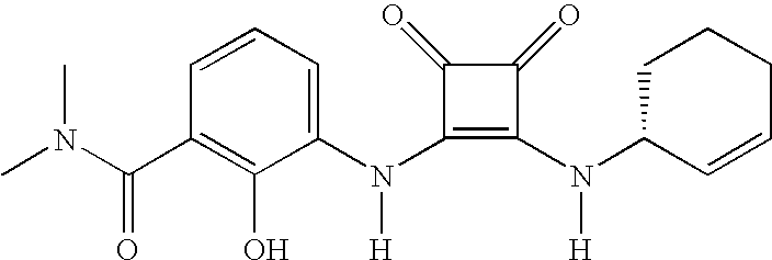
C(C1=C(O)C(N(C2=C(N([H])C3C=CCCC3)C(=O)C2=O)[H])=CC=C1)(=O)N(C)C
